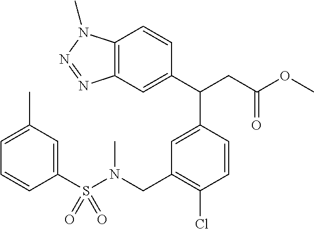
C12=C(C=C(C(CC(=O)OC)C3=CC(CN(S(C4=CC(C)=CC=C4)(=O)=O)C)=C(Cl)C=C3)C=C1)N=NN2C
